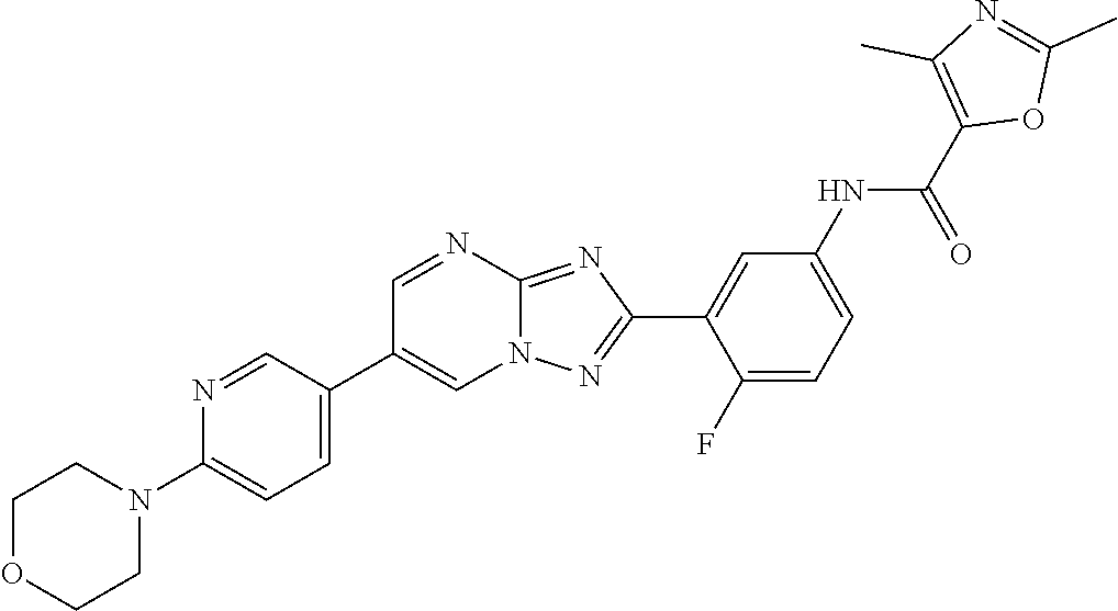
C1(F)=CC=C(NC(C2=C(C)N=C(C)O2)=O)C=C1C1=NN2C(=N1)N=CC(C1=CC=C(N3CCOCC3)N=C1)=C2
